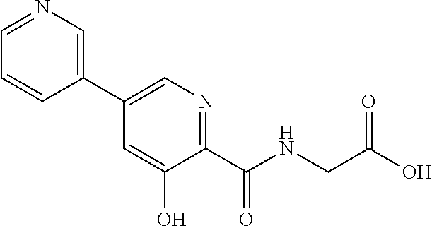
C1(C2=CN=CC=C2)=CN=C(C(=O)NCC(O)=O)C(O)=C1
